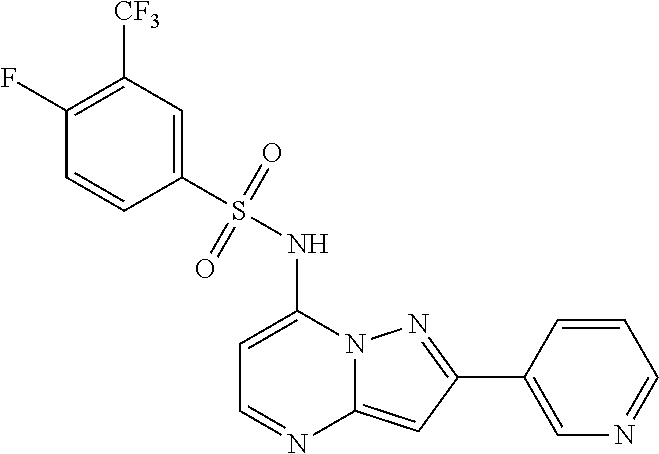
C1=C(NS(C2=CC([CF3])=C(F)C=C2)(=O)=O)N2C(=CC(C3=CN=CC=C3)=N2)N=C1
